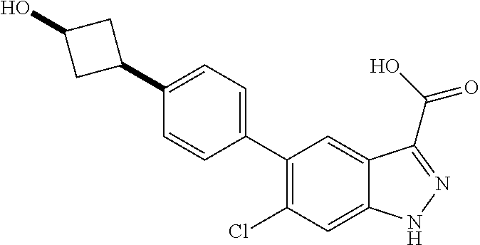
C1(C2=CC=C(C3CC(O)C3)C=C2)=C(Cl)C=C2C(=C1)C(C(O)=O)=NN2
